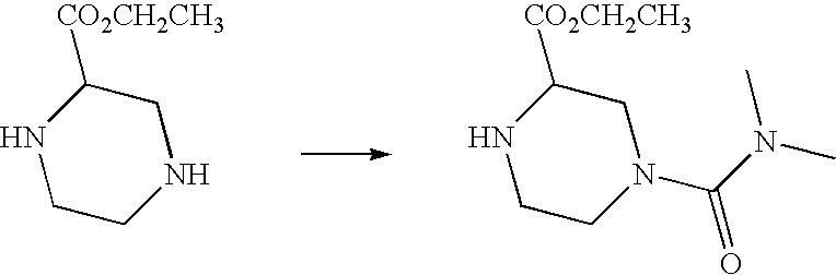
C1CNCC([CO2CH2CH3])N1.C1CN(C(=O)N(C)C)CC([CO2CH2CH3])N1
